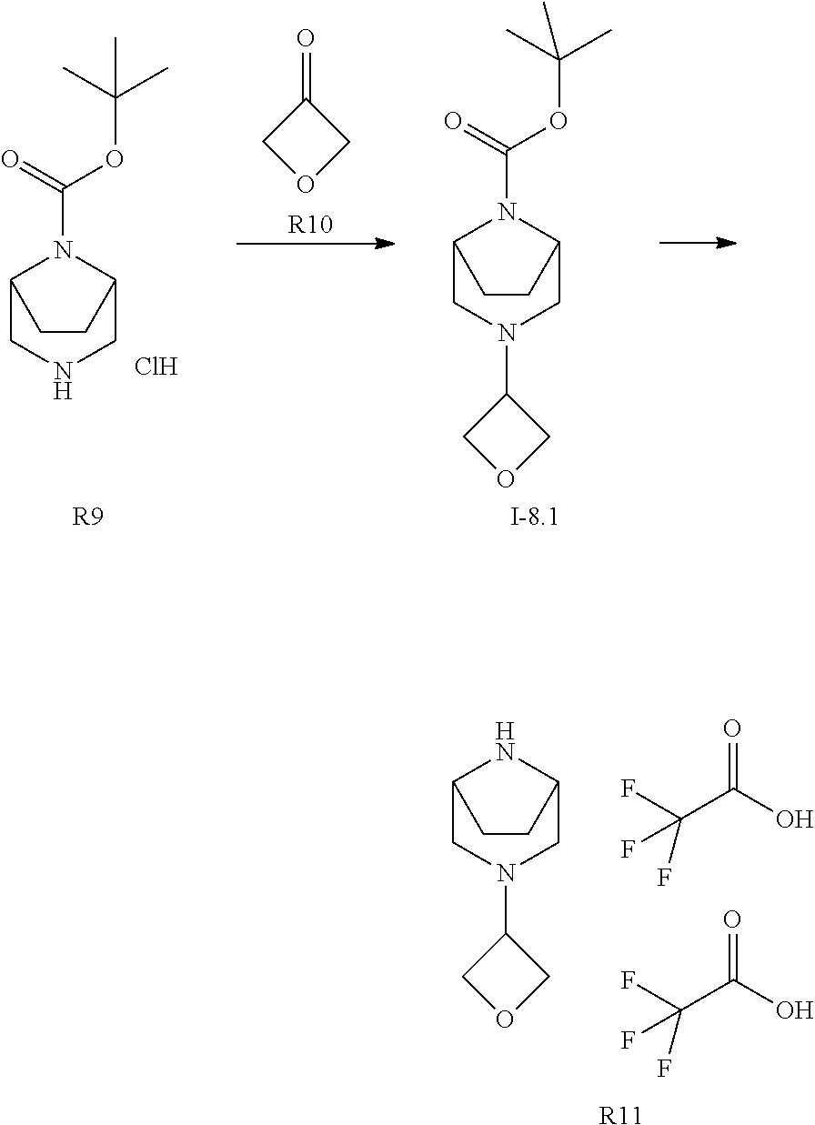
C12CNCC(N1C(=O)OC(C)(C)C)CC2.C1(=O)COC1.Cl.[R9].[R10].C12CN(C3COC3)CC(N1C(=O)OC(C)(C)C)CC2.[I-8.1].C12CN(C3COC3)CC(N1)CC2.[R11].FC(C(O)=O)(F)F.FC(C(O)=O)(F)F
